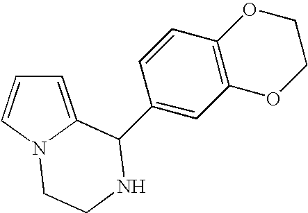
C1=C2N(C=C1)CCNC2C1=CC2=C(C=C1)OCCO2
